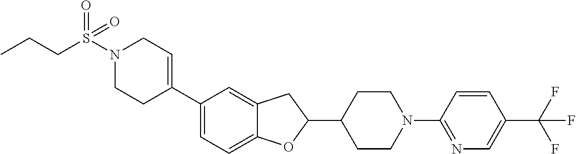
N1(S(CCC)(=O)=O)CCC(C2=CC=C3C(=C2)CC(C2CCN(C4=NC=C(C(F)(F)F)C=C4)CC2)O3)=CC1
